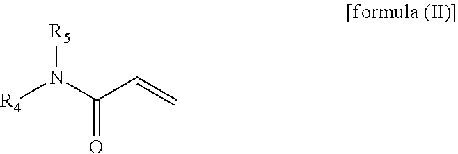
[R4]N(C(=O)C=C)[R5]
